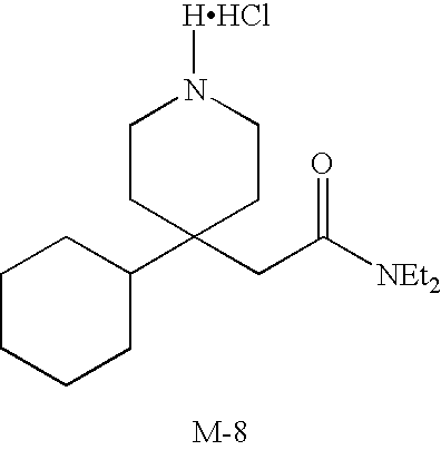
C1CC(C2CCCCC2)(CC([NEt2])=O)CCN1[HHCl]
